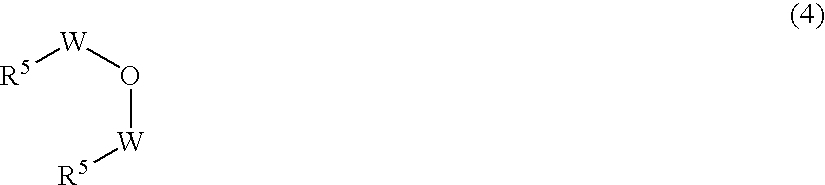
[R5][W]O[W][R5]
